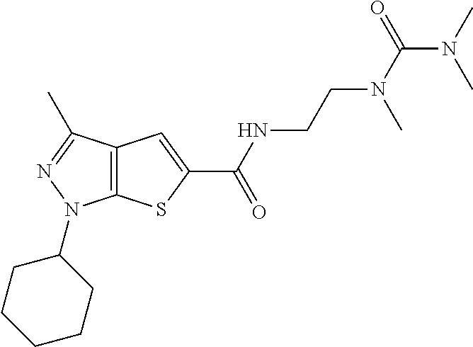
C12=C(C(C)=NN1C1CCCCC1)C=C(C(NCCN(C(N(C)C)=O)C)=O)S2
